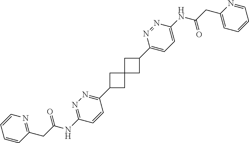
C1(C2=NN=C(NC(CC3=NC=CC=C3)=O)C=C2)CC2(C1)CC(C1=CC=C(NC(CC3=CC=CC=N3)=O)N=N1)C2
